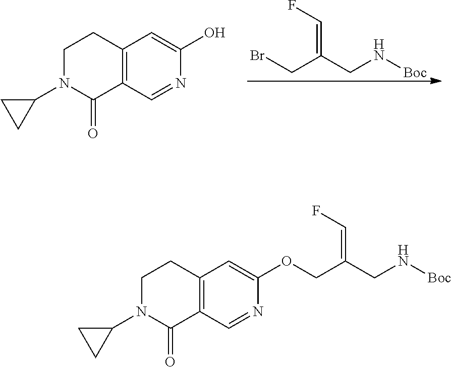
C(=C(CN[Boc])CBr)F.C12=C(C=NC(O)=C1)C(=O)N(C1CC1)CC2.C1=NC(OCC(=CF)CN[Boc])=CC2=C1C(=O)N(C1CC1)CC2
